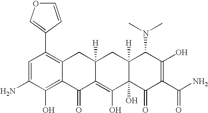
C1=C(N)C(O)=C2C(=C1C1=COC=C1)CC1([H])C(=C(O)C3(O)C([H])(C1)C(N(C)C)C(O)=C(C(N)=O)C3=O)C2=O
